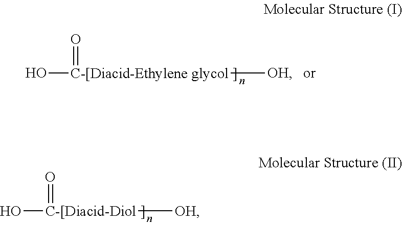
O[C-[Diacid-Ethylene glycol]([OH])=O.O[C-[Diacid-Diol]([OH])=O
